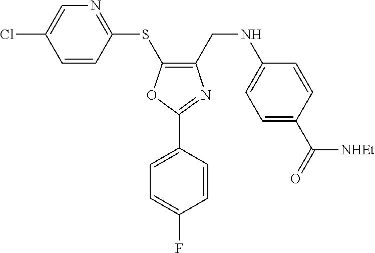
C1(CNC2=CC=C(C(=O)[NHEt])C=C2)=C(SC2=NC=C(Cl)C=C2)OC(C2=CC=C(F)C=C2)=N1
